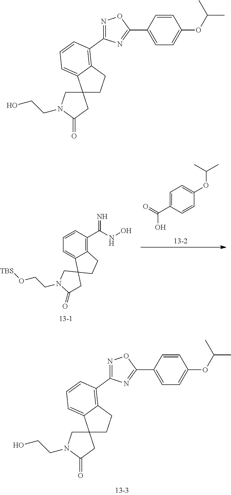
C1=CC(C(NO)=N)=C2C(=C1)C1(CC2)CN(CCO[TBS])C(=O)C1.C1=C(C(O)=O)C=CC(OC(C)C)=C1.C12(CN(CCO)C(=O)C1)CCC1=C(C3=NOC(C4=CC=C(OC(C)C)C=C4)=N3)C=CC=C21.C12(CN(CCO)C(=O)C1)CCC1=C(C3=NOC(C4=CC=C(OC(C)C)C=C4)=N3)C=CC=C21
